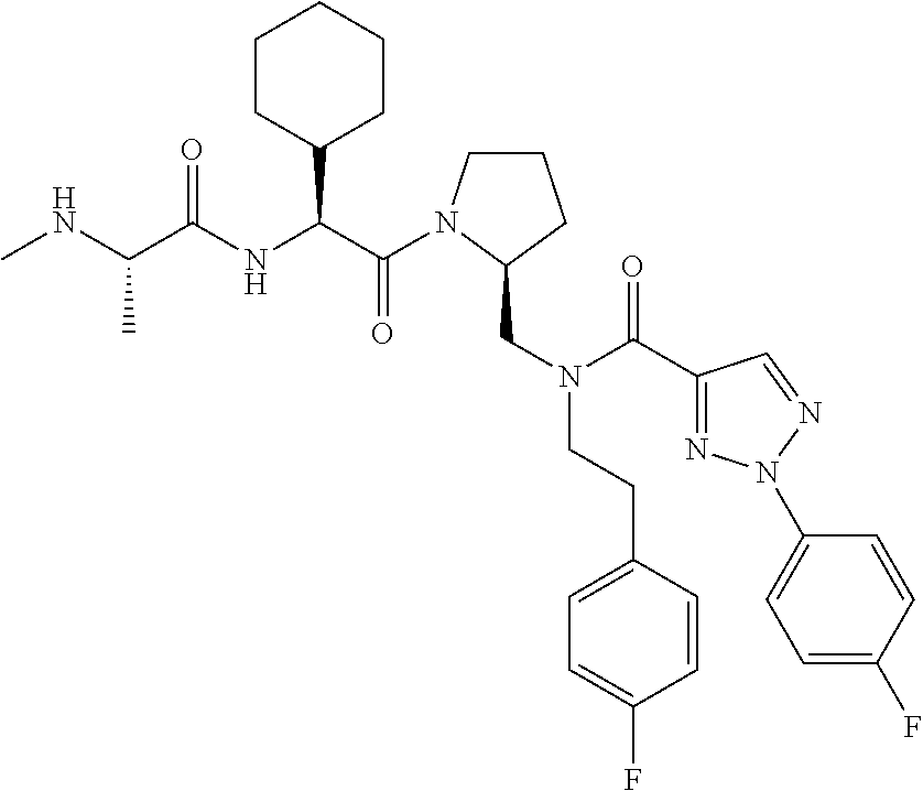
C(C(NC(C(NC)C)=O)C1CCCCC1)(=O)N1CCCC1CN(CCC1=CC=C(F)C=C1)C(=O)C1=NN(C2=CC=C(F)C=C2)N=C1
